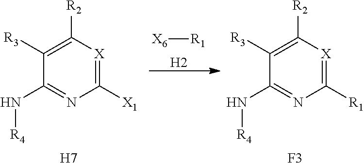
[X6][R1].[H2].C1([R3])=C([R2])[X]=C([R1])N=C1N[R4].[F3].C1([R3])=C([R2])[X]=C([X1])N=C1N[R4].[H7]
